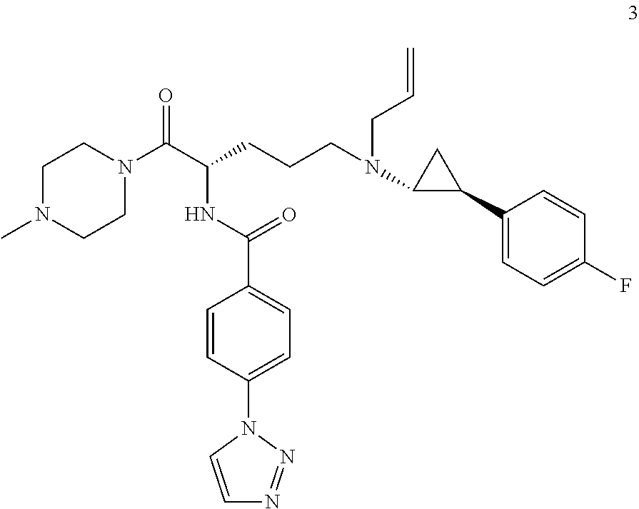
CN1CCN(C(C(NC(C2=CC=C(N3C=CN=N3)C=C2)=O)CCCN(C2C(C3=CC=C(F)C=C3)C2)CC=C)=O)CC1
